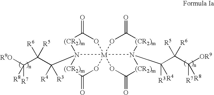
[(CR2)m]1C(=O)O[M]234(OC(=O)[(CR2)m]N12C(C(C([R9O])([R7])[R8])([R6])[R5])([R4])[R3])OC(=O)[(CR2)m]N3(C(C(C([OR9])([R7])[R8])([R6])[R5])([R3])[R4])[(CR2)m]C(=O)O4
